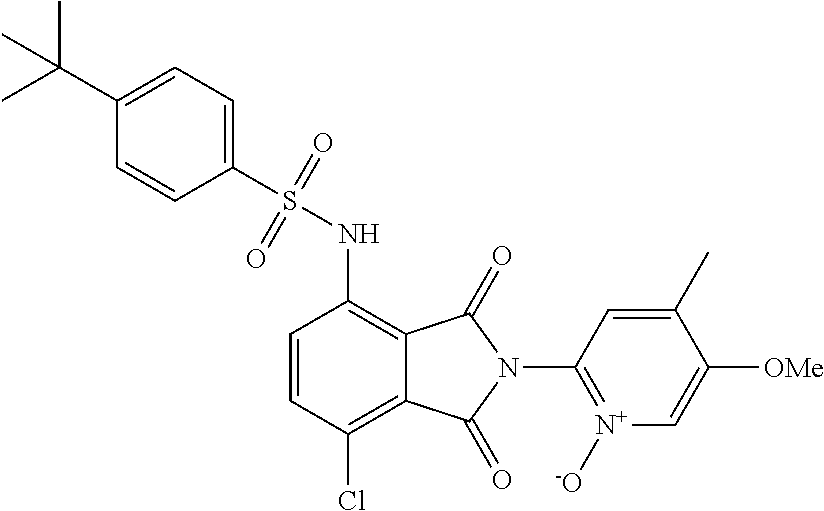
C1=CC(Cl)=C2C(=C1NS(=O)(=O)C1=CC=C(C(C)(C)C)C=C1)C(=O)N(C1=[N+]([-O])C=C([OMe])C(C)=C1)C2=O
